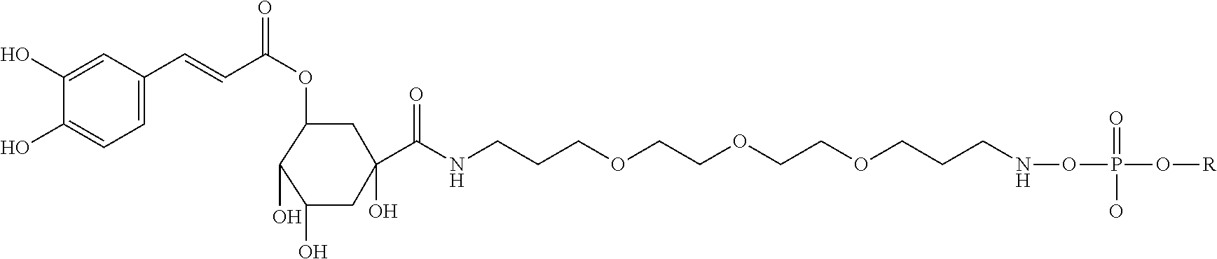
C1(C(NCCCOCCOCCOCCCNOP(O[R])(=O)O)=O)(O)CC(OC(=O)C=CC2=CC=C(O)C(O)=C2)C(O)C(O)C1
